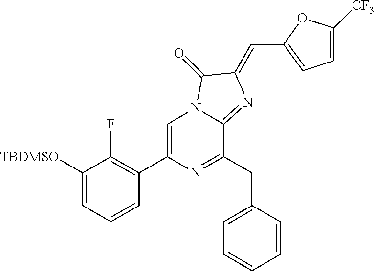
C1([TBDMSO])=CC=CC(C2=CN3C(=NC(=CC4=CC=C([CF3])O4)C3=O)C(CC3=CC=CC=C3)=N2)=C1F
